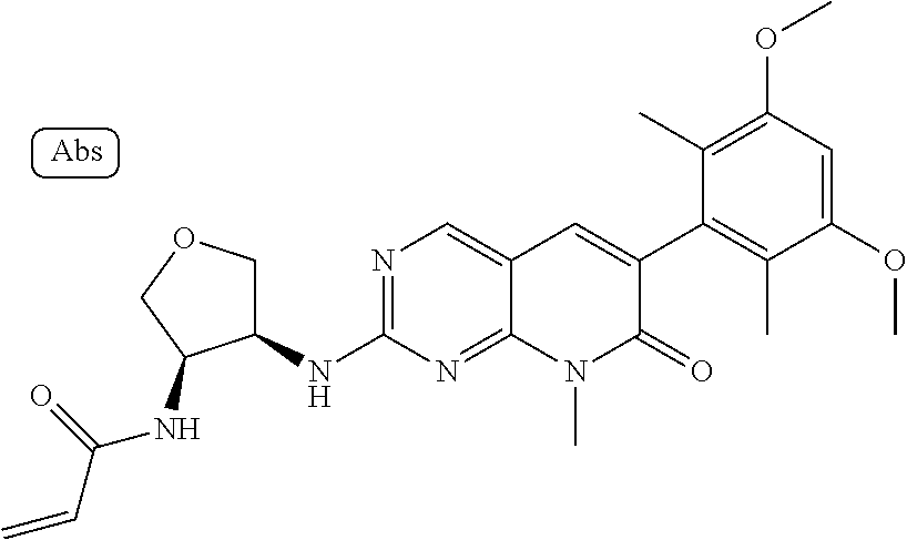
C1(NC2=NC=C3C(=N2)N(C)C(=O)C(C2=C(C)C(OC)=CC(OC)=C2C)=C3)COCC1NC(=O)C=C
